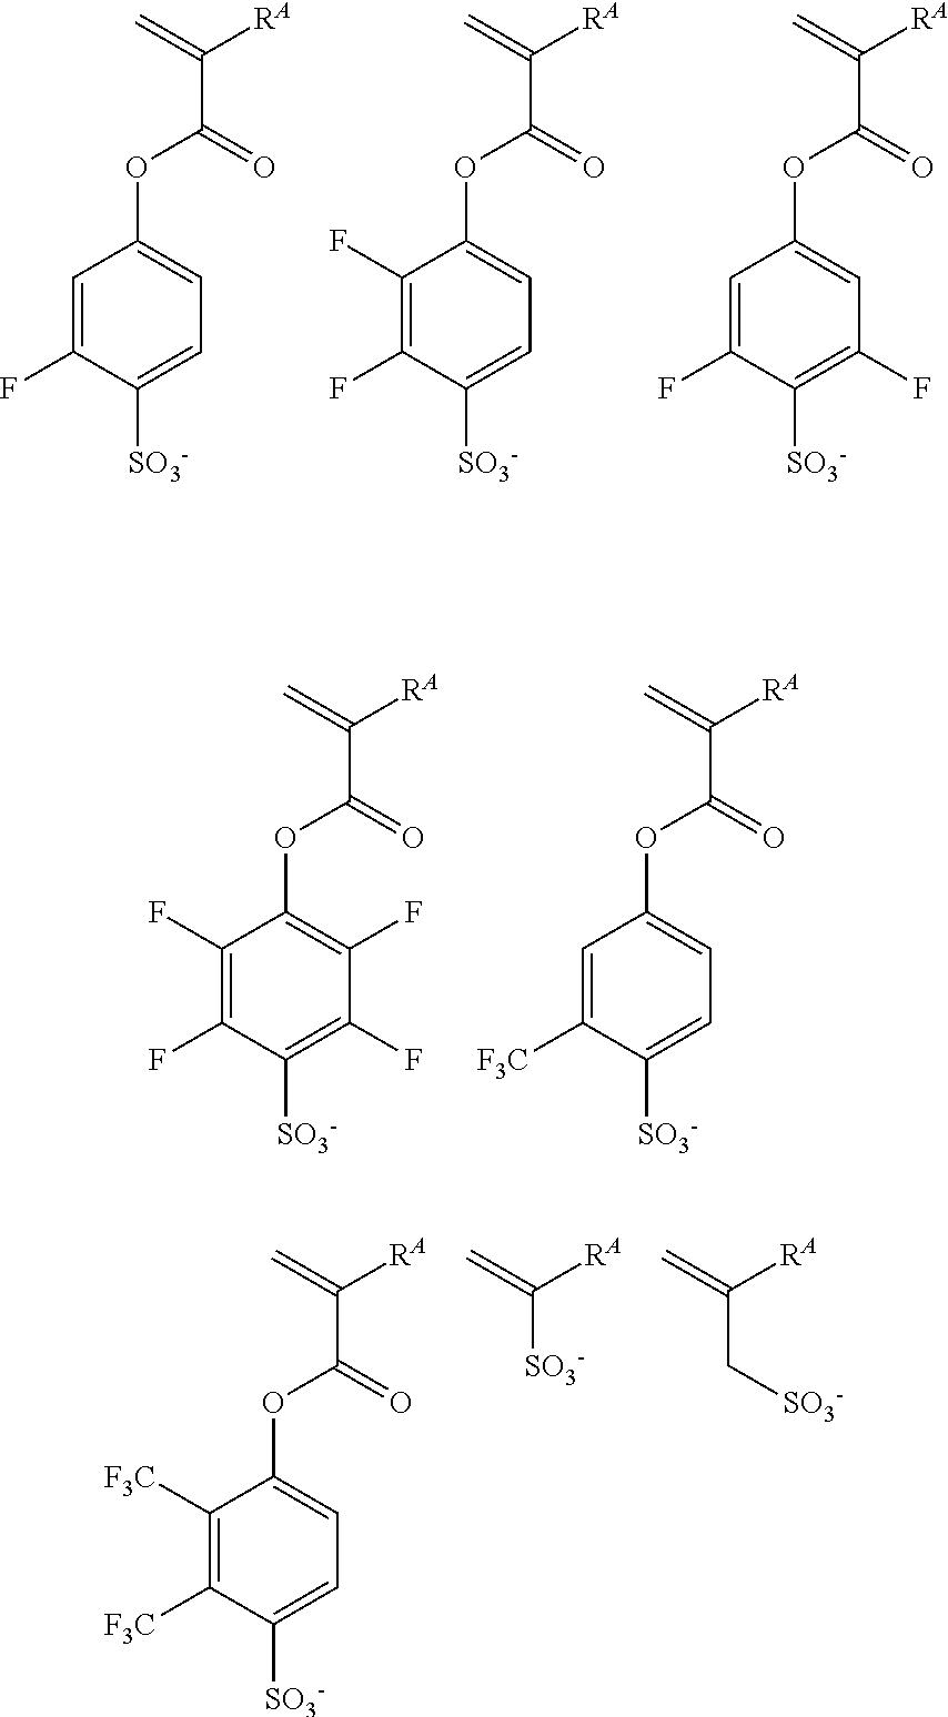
C1=C([SO3-])C(F)=CC(OC(C(=C)[RA])=O)=C1.C1=C([SO3-])C(F)=C(F)C(OC(C(=C)[RA])=O)=C1.C1(F)=C([SO3-])C(F)=CC(OC(C(=C)[RA])=O)=C1.C1(F)=C([SO3-])C(F)=C(F)C(OC(C(=C)[RA])=O)=C1F.C1=C([SO3-])C([F3C])=CC(OC(C(=C)[RA])=O)=C1.C1=C([SO3-])C([F3C])=C([F3C])C(OC(C(=C)[RA])=O)=C1.C([SO3-])(=C)[RA].C(C[SO3-])(=C)[RA]
